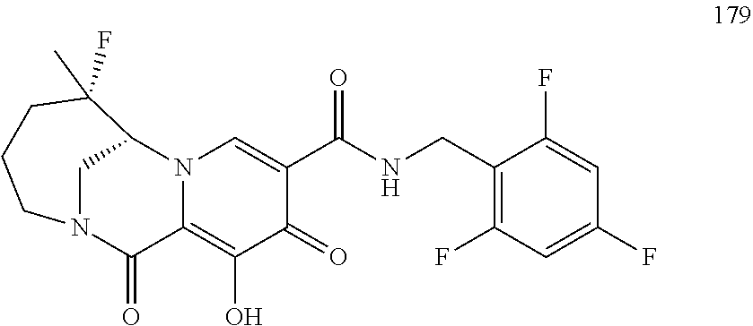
C1(F)=CC(F)=CC(F)=C1CNC(C1=CN2C(=C(O)C1=O)C(=O)N1CC2C(F)(C)CCC1)=O
